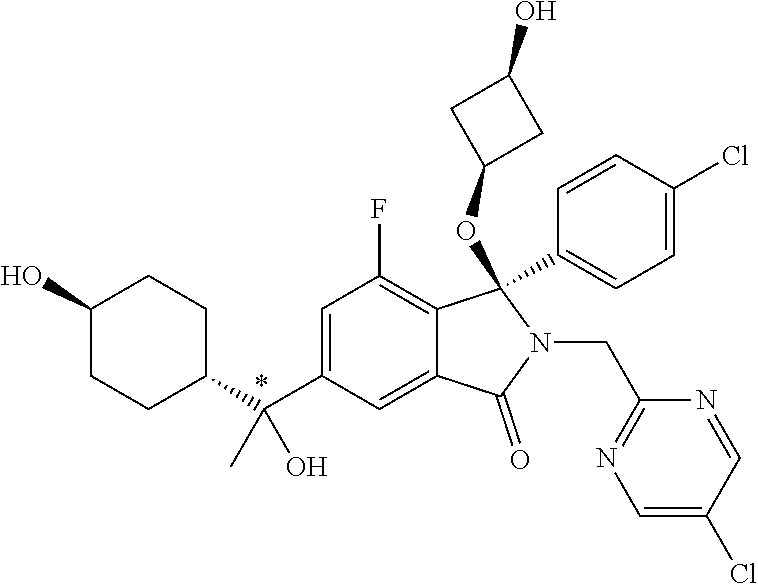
C1(C(C2=CC(F)=C3C(=C2)C(=O)N(CC2=NC=C(Cl)C=N2)C3(OC2CC(O)C2)C2=CC=C(Cl)C=C2)(C)O)CCC(O)CC1
